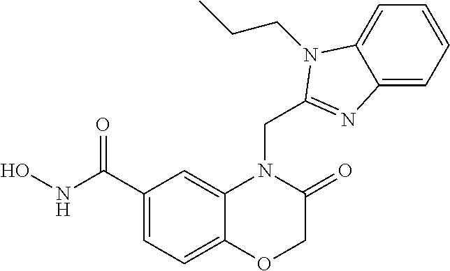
C1(C(NO)=O)=CC=C2C(=C1)N(CC1=NC3=CC=CC=C3N1CCC)C(=O)CO2
